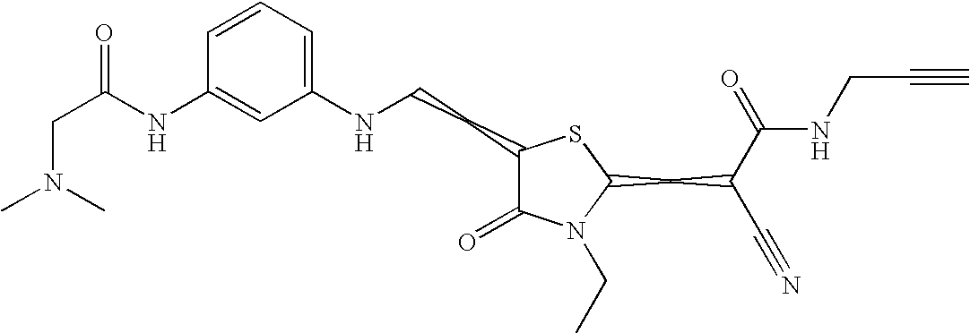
C1=CC=C(NCCC2C(=O)N(CC)C(CC(C#N)C(=O)NCC#C)S2)C=C1NC(CN(C)C)=O
